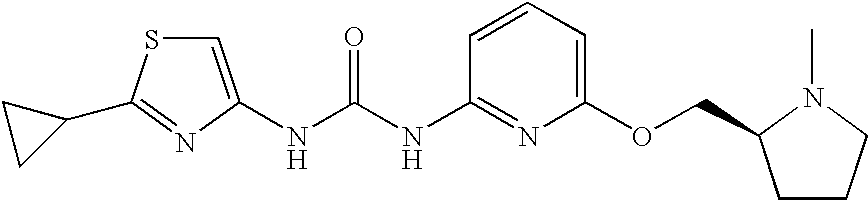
C1=CC(NC(=O)NC2=CSC(C3CC3)=N2)=NC(OCC2CCCN2C)=C1
